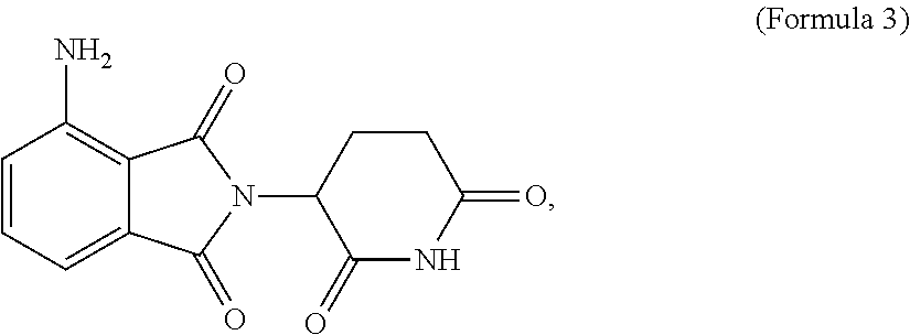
C12=C(N)C=CC=C1C(=O)N(C1C(=O)NC(=O)CC1)C2=O
